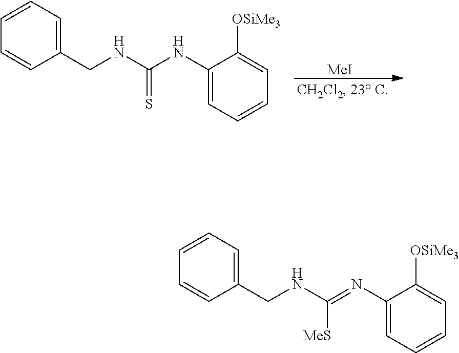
[MeI].C1=CC=C(CNC(=S)NC2=CC=CC=C2[OSiMe3])C=C1.C1=CC=C(CNC([MeS])=NC2=CC=CC=C2[OSiMe3])C=C1
